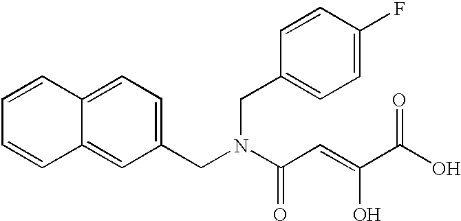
C1=CC2=CC=C(CN(C(C=C(C(O)=O)O)=O)CC3=CC=C(F)C=C3)C=C2C=C1
